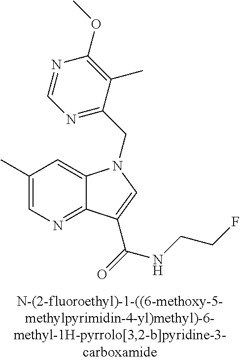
C1(C)=CN=C2C(=C1)N(CC1=NC=NC(OC)=C1C)C=C2C(NCCF)=O
